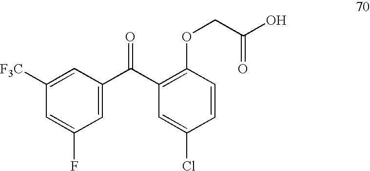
C1([F3C])=CC(C(C2=C(OCC(O)=O)C=CC(Cl)=C2)=O)=CC(F)=C1
